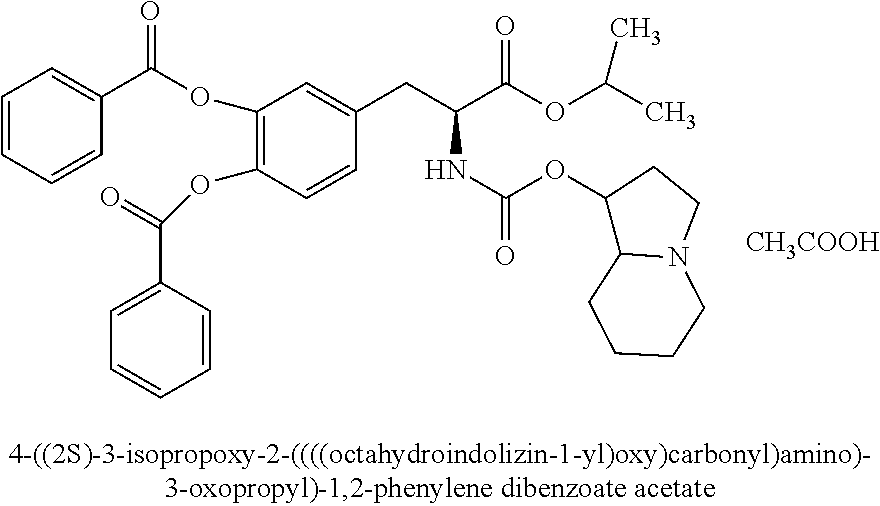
C1=CC=CC(C(=O)OC2=C(OC(=O)C3=CC=CC=C3)C=CC(CC(C(OC(C)C)=O)NC(OC3C4N(CC3)CCCC4)=O)=C2)=C1.[CH3COOH]
